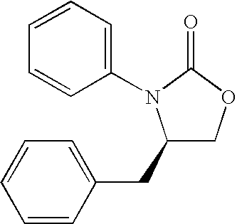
C1(CC2=CC=CC=C2)COC(=O)N1C1=CC=CC=C1
